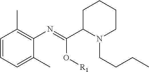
C1=CC=C(C)C(N=C(C2N(CCCC)CCCC2)O[R1])=C1C
